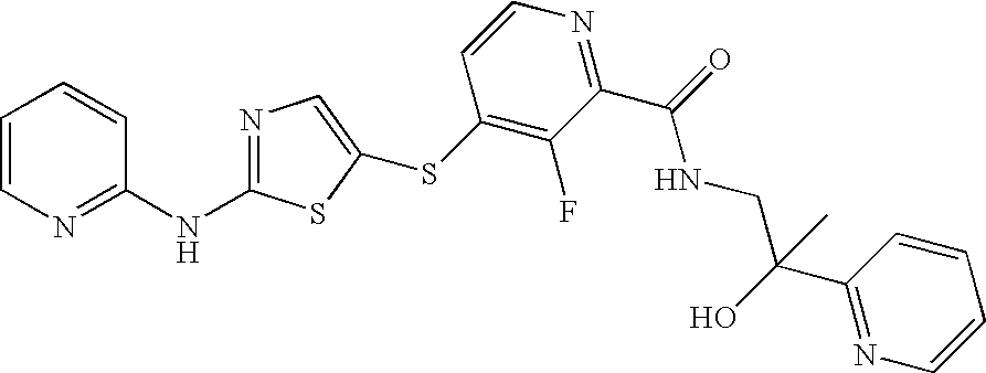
C1=CN=C(NC2=NC=C(SC3=C(F)C(C(=O)NCC(C4=NC=CC=C4)(O)C)=NC=C3)S2)C=C1
